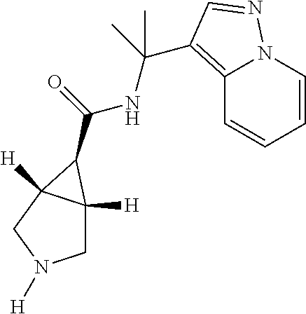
N(C(C)(C)C1=C2N(C=CC=C2)N=C1)C(=O)C1C2([H])CN([H])CC21[H]
